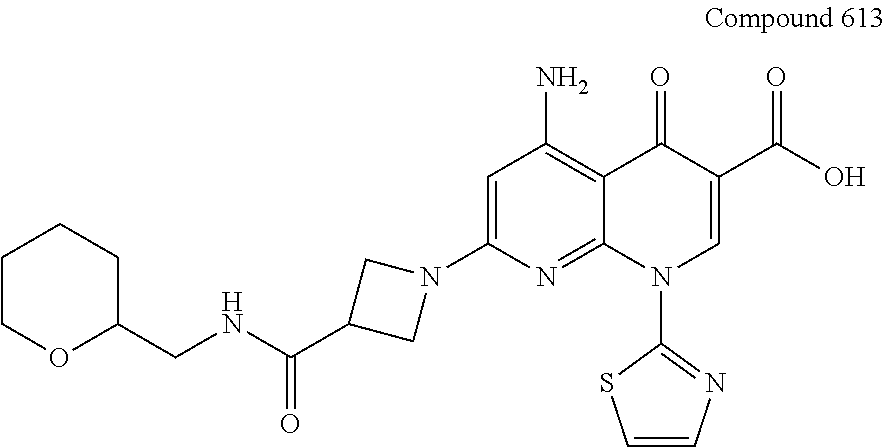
C1=C(N2CC(C(NCC3CCCCO3)=O)C2)N=C2C(=C1N)C(=O)C(C(O)=O)=CN2C1=NC=CS1
